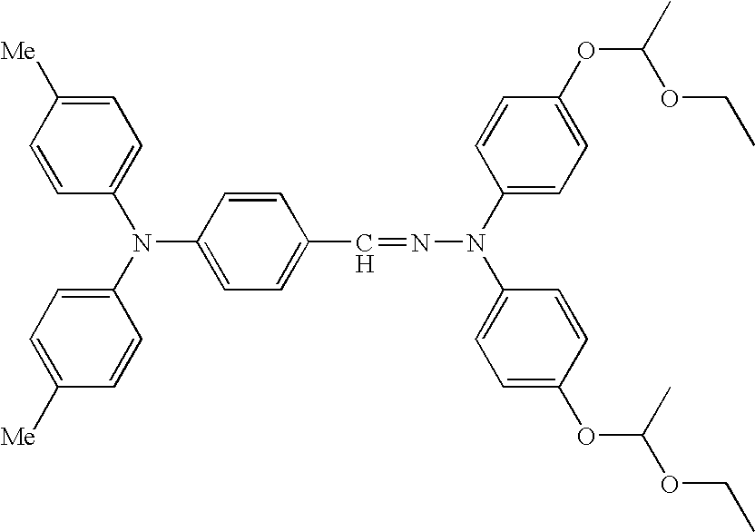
C1=CC([Me])=CC=C1N(C1=CC=C([Me])C=C1)C1=CC=C(C=NN(C2=CC=C(OC(OCC)C)C=C2)C2=CC=C(OC(C)OCC)C=C2)C=C1
